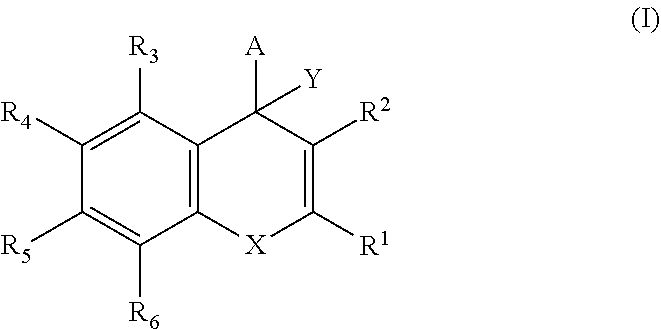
C12=C(C([R3])=C([R4])C([R5])=C1[R6])C([A])([Y])C([R2])=C([R1])[X]2
